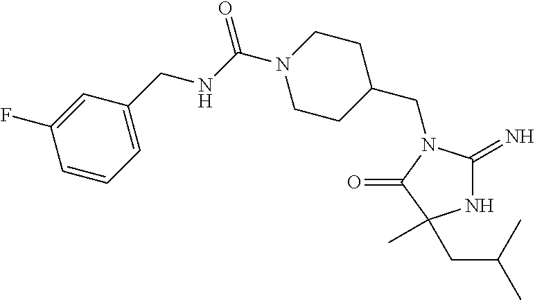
C1C(CN2C(=N)NC(C)(CC(C)C)C2=O)CCN(C(NCC2=CC=CC(F)=C2)=O)C1
